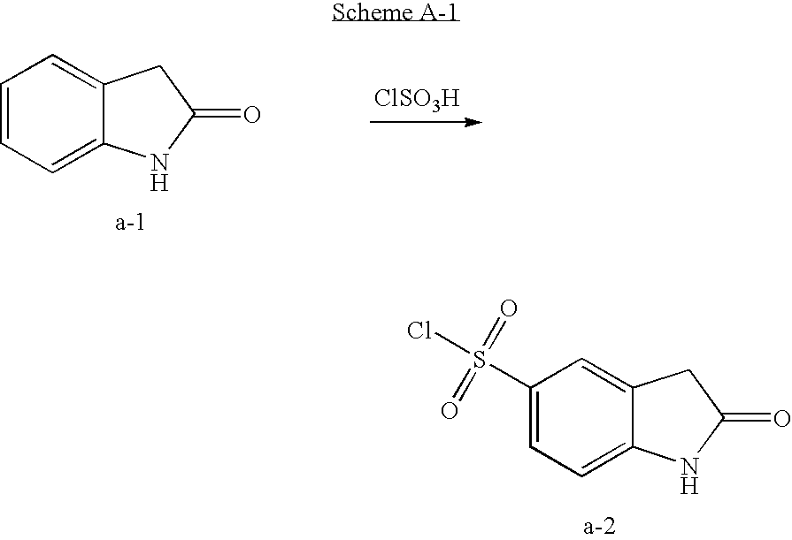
C1(S(=O)(=O)Cl)=CC=C2C(=C1)CC(=O)N2.C1=CC=C2C(=C1)CC(=O)N2.[ClSO3H]
